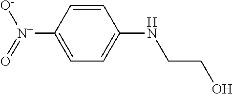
C1=C(NCCO)C=CC([N+](=O)[O-])=C1
